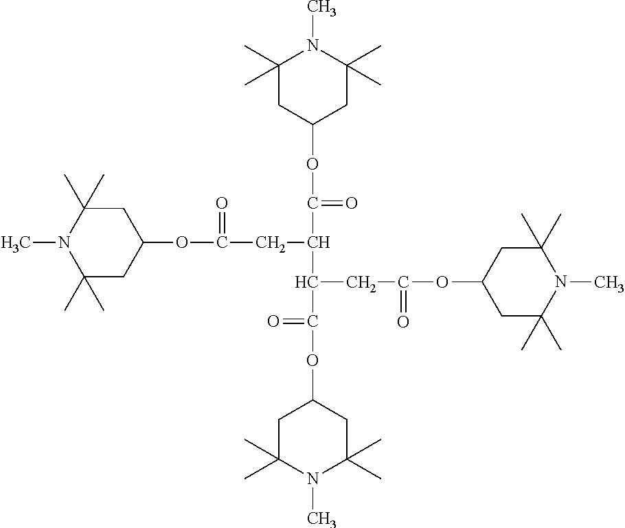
C1(C)(C)CC(OC(CC(C(OC2CC(C)(C)N(C)C(C)(C)C2)=O)C(CC(OC2CC(C)(C)N(C)C(C)(C)C2)=O)C(OC2CC(C)(C)N(C)C(C)(C)C2)=O)=O)CC(C)(C)N1C
